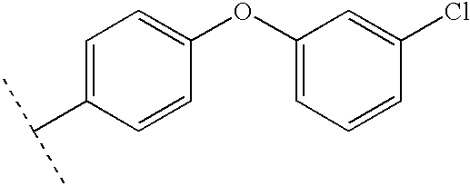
C1=C(C(C)C)C=CC(OC2=CC=CC(Cl)=C2)=C1
